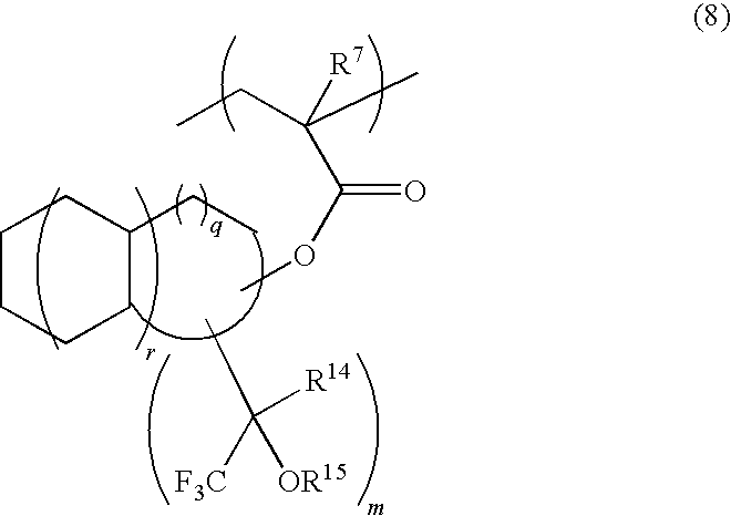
C1CCCC(CC)C1.CCC(C)([R7])C(OC)=O.CC([F3C])([OR15])[R14]
